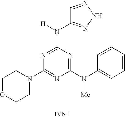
C1(N(C2=NNN=C2)[H])=NC(N2CCOCC2)=NC(N(C2=CC=CC=C2)[Me])=N1
